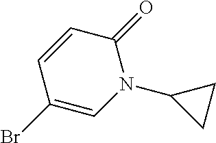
C1=CC(Br)=CN(C2CC2)C1=O
